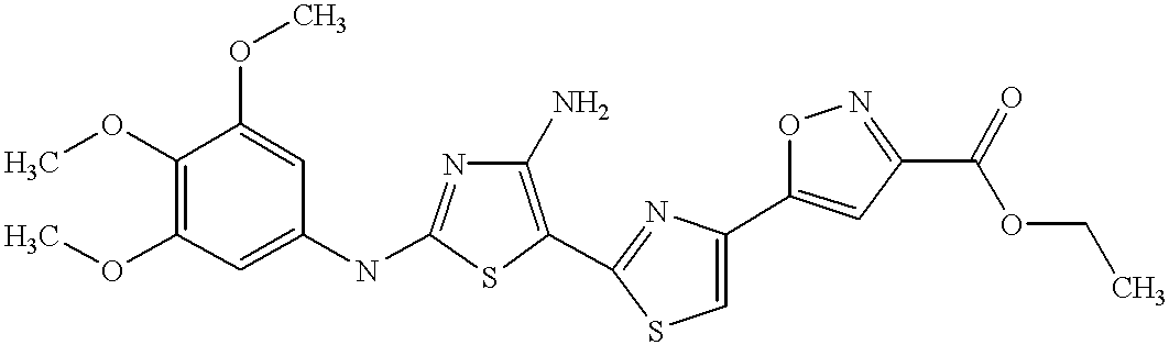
COC1=C(OC)C=C(NC2=NC(N)=C(C3=NC(C4=CC(C(OCC)=O)=NO4)=CS3)S2)C=C1OC
